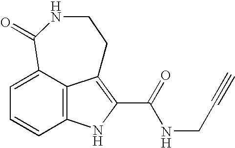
C12=C3C(=CC=C1)C(=O)NCCC3=C(C(NCC#C)=O)N2
